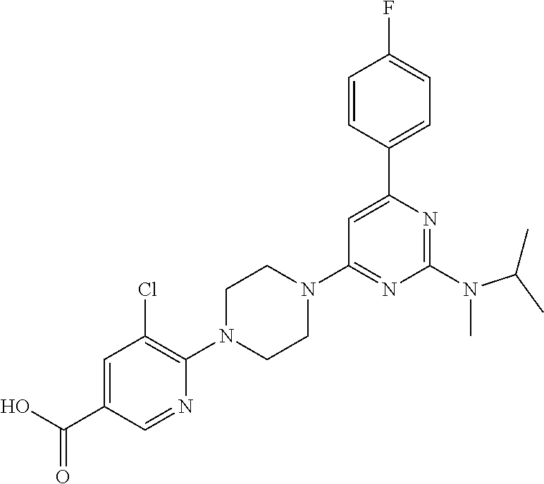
N(C1=NC(C2=CC=C(F)C=C2)=CC(N2CCN(C3=C(Cl)C=C(C(O)=O)C=N3)CC2)=N1)(C(C)C)C
